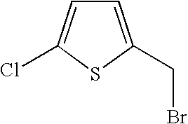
C1=C(CBr)SC(Cl)=C1
